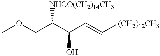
COCC(C(C=C[(CH2)12CH3])O)[NHCO(CH2)14CH3]
